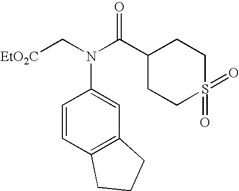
[EtO2C]CN(C(C1CCS(=O)(=O)CC1)=O)C1=CC2=C(C=C1)CCC2
